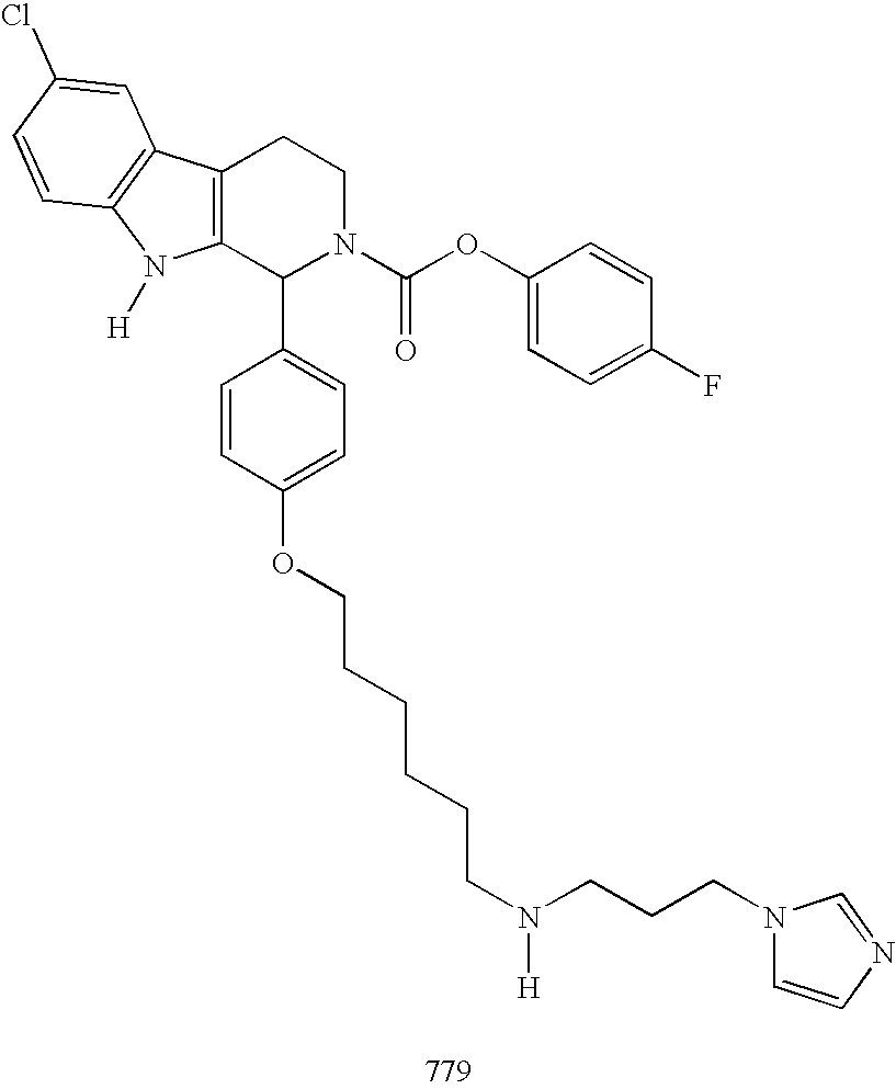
C12=C(C(C3=CC=C(OCCCCCCN([H])CCCN4C=CN=C4)C=C3)N(C(OC3=CC=C(F)C=C3)=O)CC1)N([H])C1=C2C=C(Cl)C=C1
